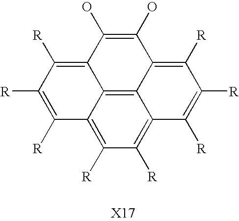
C12=C3C4=C([R])C([R])=C([R])C3=C([R])C([R])=C1C([R])=C([R])C([R])=C2C(O)=C4O
